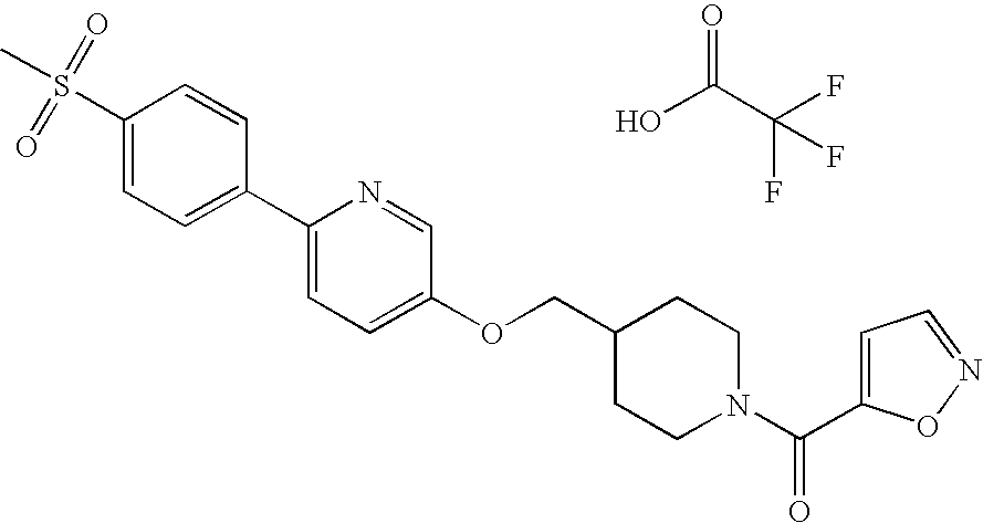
S(C1=CC=C(C2=CC=C(OCC3CCN(C(=O)C4=CC=NO4)CC3)C=N2)C=C1)(C)(=O)=O.OC(C(F)(F)F)=O
